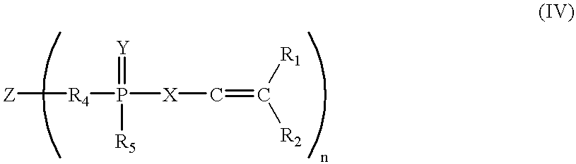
[Z][R4]P([X]C=C([R1])[R2])(=[Y])[R5]
